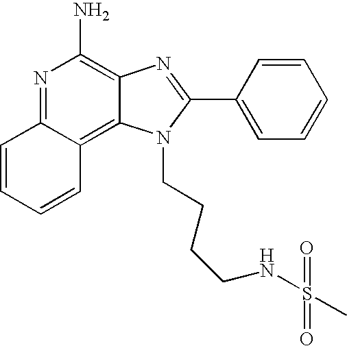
N1=C2C(=C3C(=C1N)N=C(C1=CC=CC=C1)N3CCCCNS(C)(=O)=O)C=CC=C2
